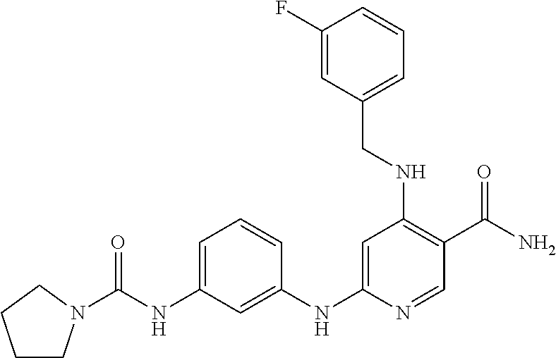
C1N(C(=O)NC2=CC=CC(NC3=CC(NCC4=CC=CC(F)=C4)=C(C(N)=O)C=N3)=C2)CCC1
